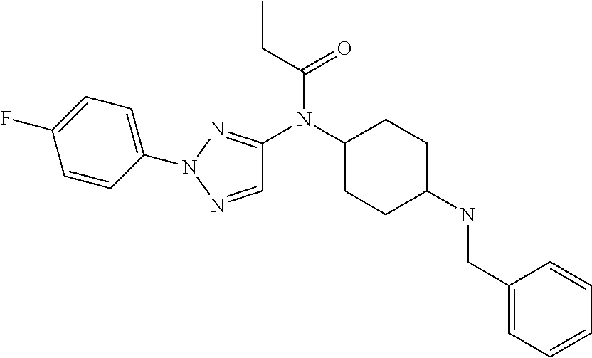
C1(F)=CC=C(N2N=CC(N(C3CCC(NCC4=CC=CC=C4)CC3)C(CC)=O)=N2)C=C1
